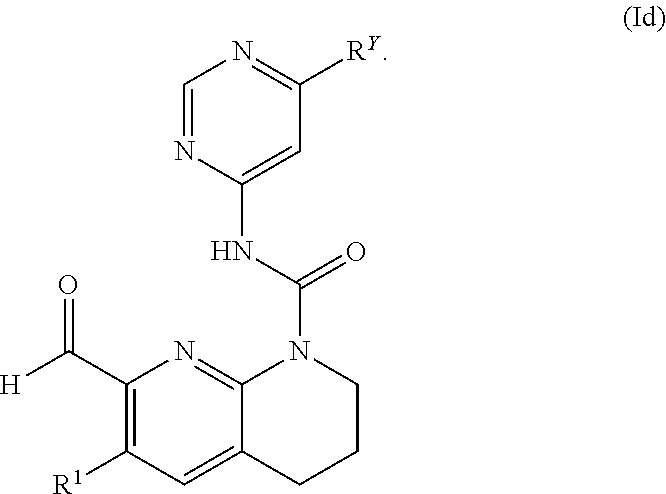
C1=NC(NC(N2C3=NC(C([H])=O)=C([R1])C=C3CCC2)=O)=CC([RY])=N1
